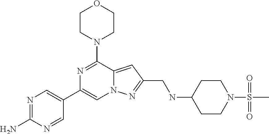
N1=C(N)N=CC(C2=CN3C(=CC(CNC4CCN(S(=O)(=O)C)CC4)=N3)C(N3CCOCC3)=N2)=C1
